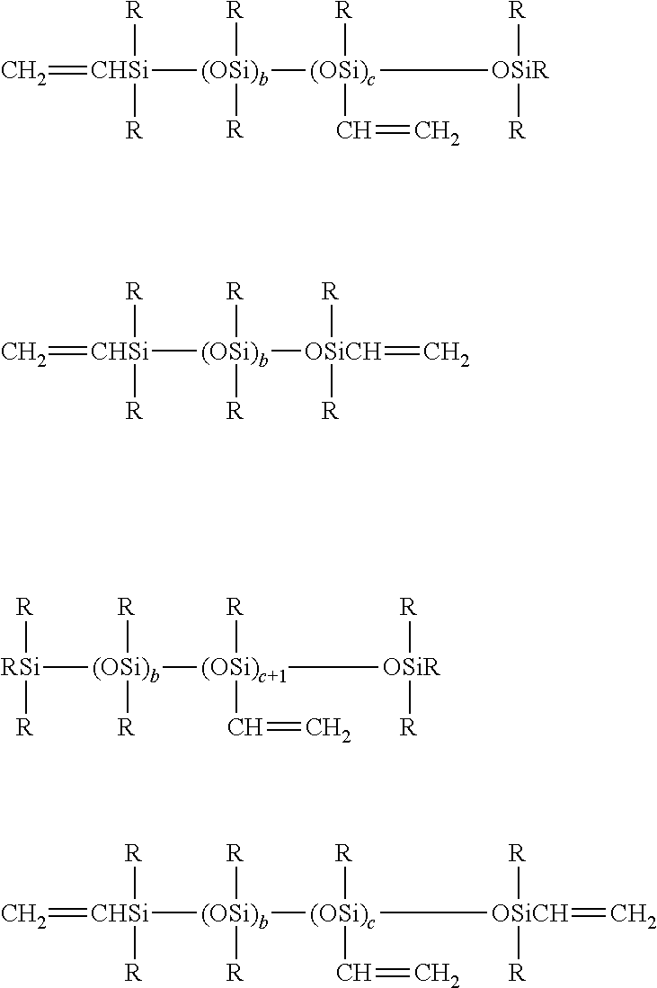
[CHSi](=C)([R])([R])[(OSi)b]([R])([R])[(OSi)c]([OSiR]([R])[R])([R])C=C.[CHSi](=C)([R])([R])[(OSi)b]([R])([R])[OSiCH](=C)([R])[R].[(OSi)b]([R])([R])([(OSi)c+1]([OSiR]([R])[R])([R])C=C)[RSi]([R])[R].[(OSi)b]([R])([R])([(OSi)c]([OSiCH]([R])([R])=C)([R])C=C)[CHSi]([R])([R])=C
